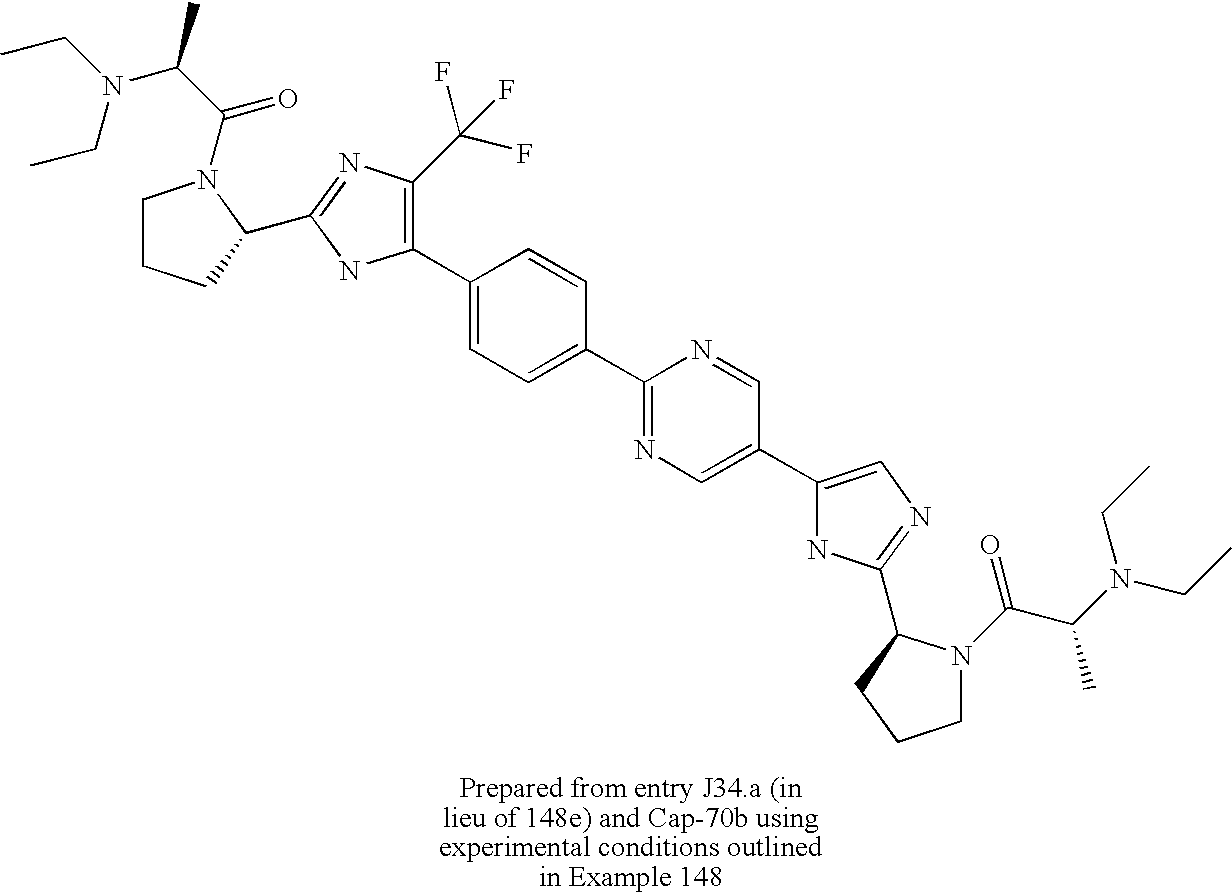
C1CCC(C2=NC(C(F)(F)F)=C(C3=CC=C(C4=NC=C(C5=CN=C(C6N(C(=O)C(N(CC)CC)C)CCC6)N5)C=N4)C=C3)N2)N1C(C(C)N(CC)CC)=O
